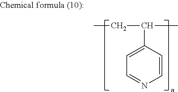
C1=CC(C(C)CC)=CC=N1
